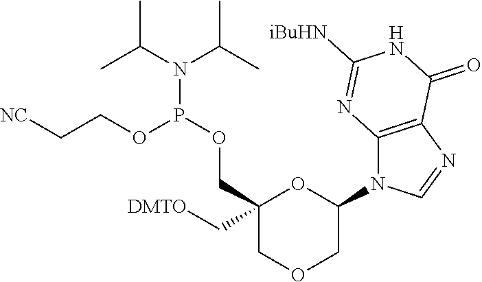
C1(N2C3=C(N=C2)C(=O)NC([iBuHN])=N3)OC(C[DMTO])(COP(OCC[NC])N(C(C)C)C(C)C)COC1
